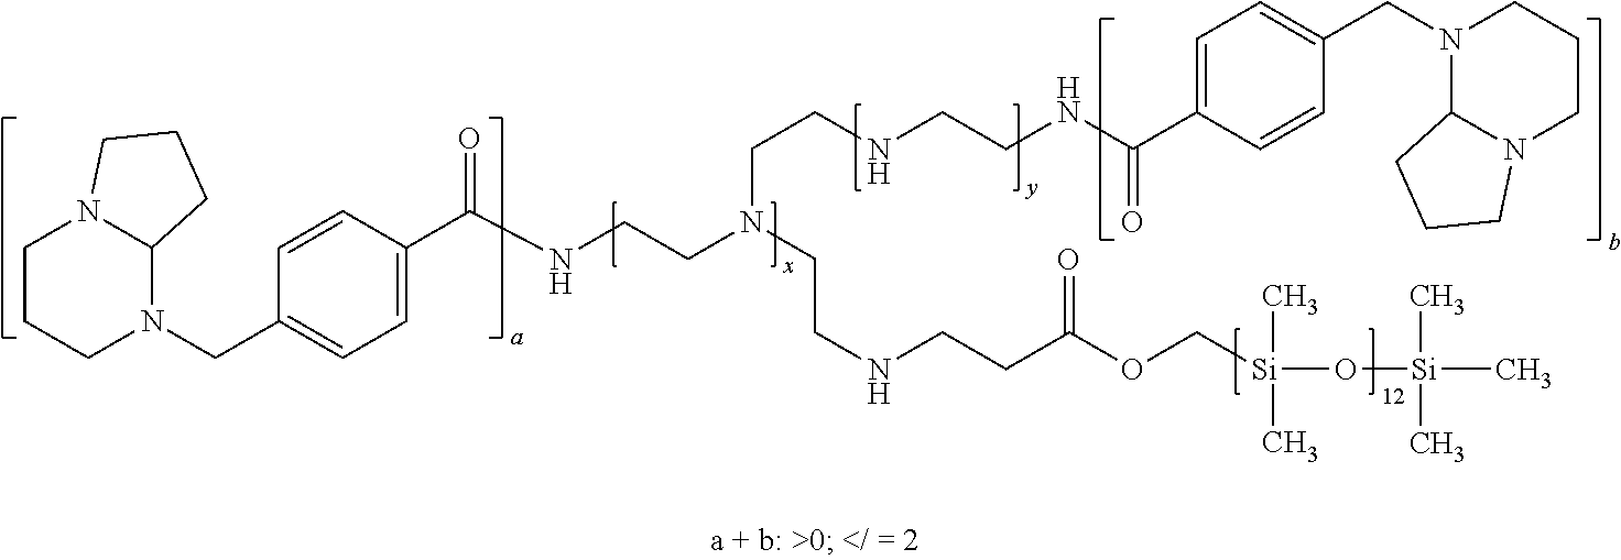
C1CCN(CC2=CC=C(C(NCCN(CCNCCC(OC[Si](O[Si](C)(C)C)(C)C)=O)CCNCCNC(C3=CC=C(CN4C5N(CCC4)CCC5)C=C3)=O)=O)C=C2)C2N1CCC2
